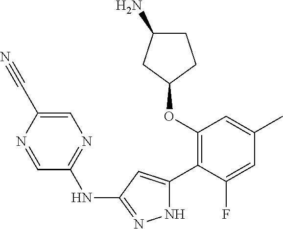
C1(OC2=C(C3=CC(NC4=NC=C(C#N)N=C4)=NN3)C(F)=CC(C)=C2)CCC(N)C1
